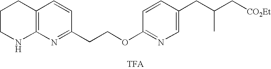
C1CNC2=C(C1)C=CC(CCOC1=NC=C(CC(C[CO2Et])C)C=C1)=N2
